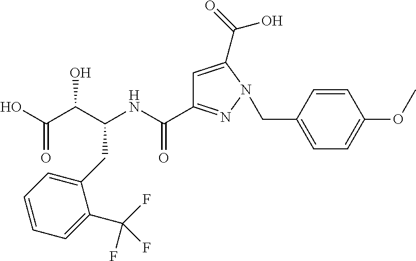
C(C(C(C(O)=O)O)NC(=O)C1=NN(CC2=CC=C(OC)C=C2)C(C(=O)O)=C1)C1=CC=CC=C1C(F)(F)F
